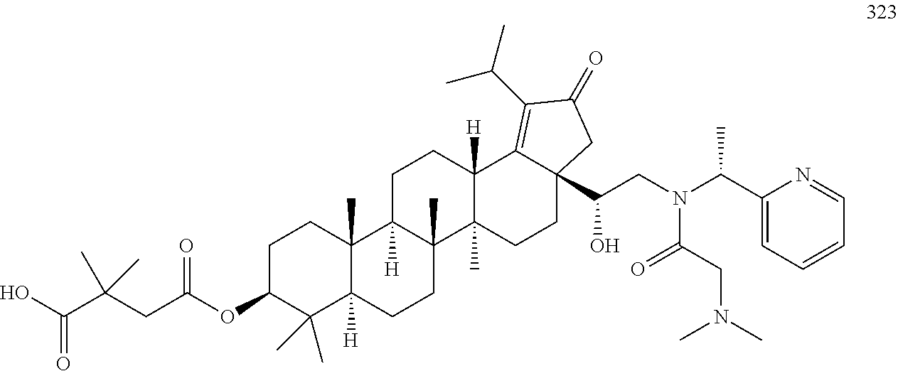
C1C(OC(CC(C(O)=O)(C)C)=O)C(C)(C)C2([H])C(C)(C1)C1([H])C(C)(CC2)C2(C)C([H])(CC1)C1=C(C(C)C)C(=O)CC1(C(CN(C(C1=CC=CC=N1)C)C(CN(C)C)=O)O)CC2
